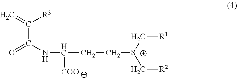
C(C(NC([COO])CC[S+](C[R2])C[R1])=O)(=C)[R3]
